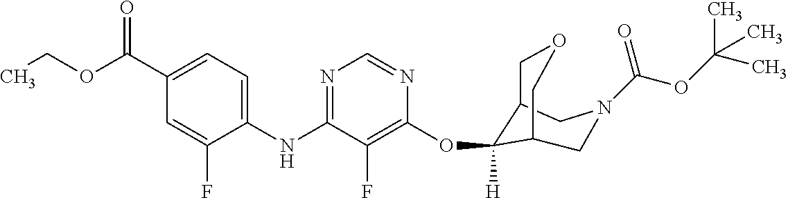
C1(NC2=NC=NC(OC3([H])C4COCC3CN(C(OC(C)(C)C)=O)C4)=C2F)=CC=C(C(OCC)=O)C=C1F
